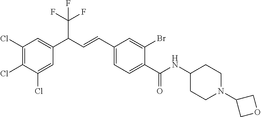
C1(C=CC(C2=CC(Cl)=C(Cl)C(Cl)=C2)C(F)(F)F)=CC=C(C(NC2CCN(C3COC3)CC2)=O)C(Br)=C1
